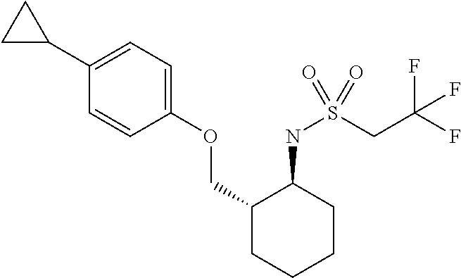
C1(C2CC2)=CC=C(OCC2CCCCC2NS(=O)(CC(F)(F)F)=O)C=C1
